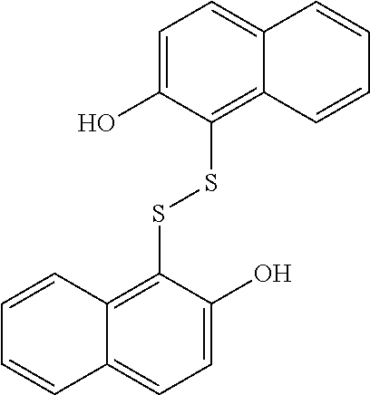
C1=C(O)C(SSC2=C3C(=CC=C2O)C=CC=C3)=C2C(=C1)C=CC=C2
